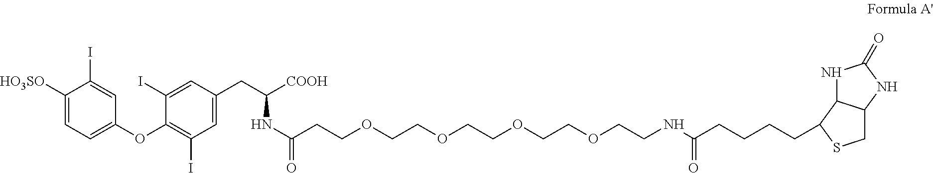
C1([HO3SO])=CC=C(OC2=C(I)C=C(CC([COOH])NC(CCOCCOCCOCCOCCNC(CCCCC3C4C(CS3)NC(=O)N4)=O)=O)C=C2I)C=C1I
